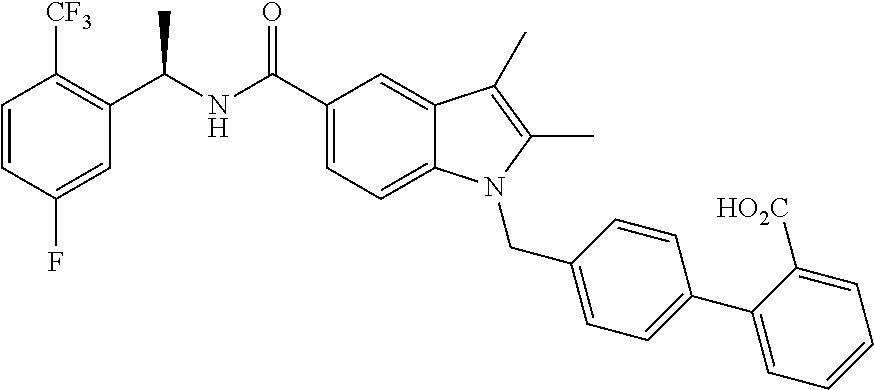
C1=CC(F)=CC(C(NC(C2=CC=C3C(=C2)C(C)=C(C)N3CC2=CC=C(C3=CC=CC=C3[HO2C])C=C2)=O)C)=C1[CF3]
